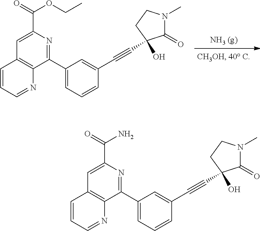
C1(C2=NC(C(OCC)=O)=CC3=C2N=CC=C3)=CC=CC(C#CC2(O)C(=O)N(C)CC2)=C1.C1(C2=NC(C(N)=O)=CC3=C2N=CC=C3)=CC=CC(C#CC2(O)C(=O)N(C)CC2)=C1
